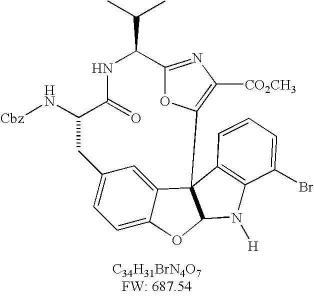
C1=C2C3=CC(=C1)CC(N[Cbz])C(=O)NC(C(C)C)C1=NC([CO2CH3])=C(O1)C31C(O2)N([H])C2=C1C=CC=C2Br
